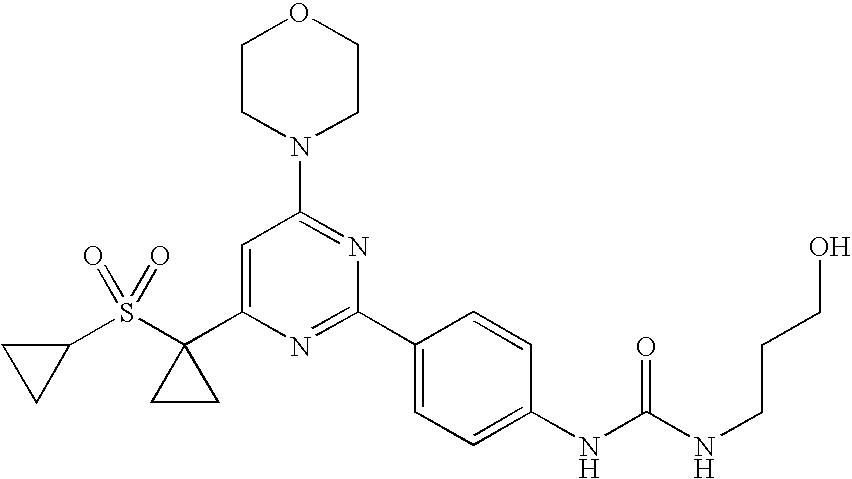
C1CC1S(C1(C2=CC(N3CCOCC3)=NC(C3=CC=C(NC(=O)NCCCO)C=C3)=N2)CC1)(=O)=O
